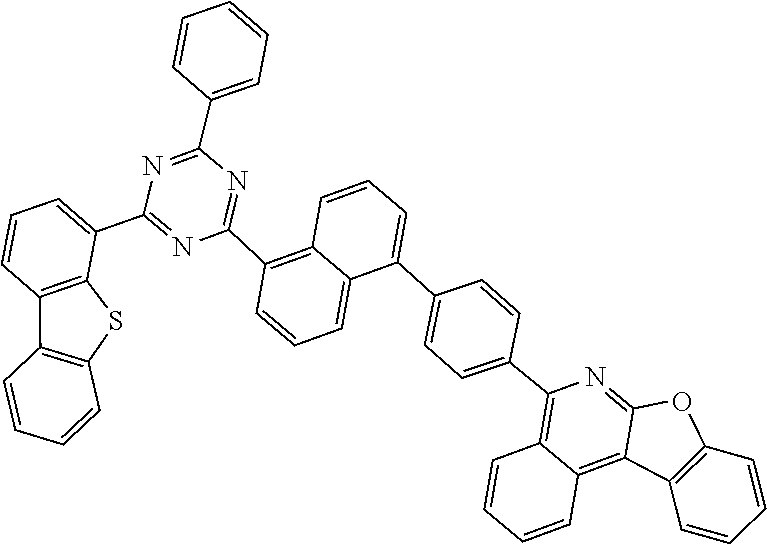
C1(C2=NC(C3=CC=CC=C3)=NC(C3=CC=CC4=C3SC3=C4C=CC=C3)=N2)=C2C=CC=C(C3=CC=C(C4=C5C=CC=CC5=C5C6=C(OC5=N4)C=CC=C6)C=C3)C2=CC=C1
